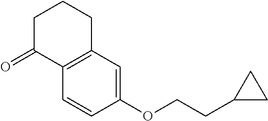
O=C1C2=C(C=C(OCCC3CC3)C=C2)CCC1
